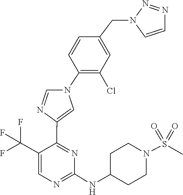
C1(NC2CCN(S(=O)(=O)C)CC2)=NC=C(C(F)(F)F)C(C2=CN(C3=C(Cl)C=C(CN4N=NC=C4)C=C3)C=N2)=N1
